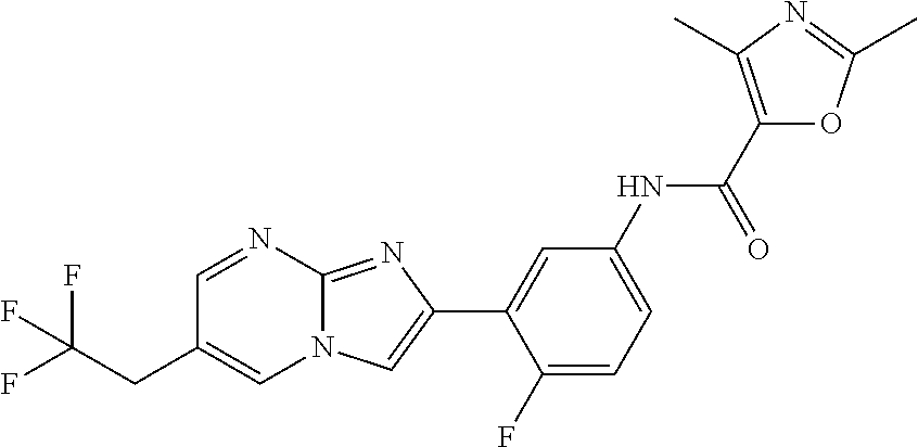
C1=NC2=NC(C3=CC(NC(C4=C(C)N=C(C)O4)=O)=CC=C3F)=CN2C=C1CC(F)(F)F
